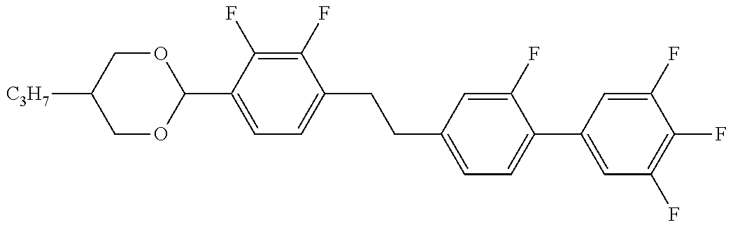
C1OC(C2=CC=C(CCC3=CC=C(C4=CC(F)=C(F)C(F)=C4)C(F)=C3)C(F)=C2F)OCC1[C3H7]
